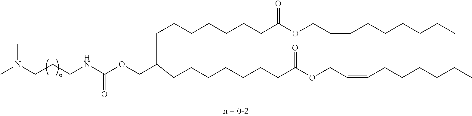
C(CCNC(OCC(CCCCCCCC(OCC=CCCCCCC)=O)CCCCCCCC(OCC=CCCCCCC)=O)=O)N(C)C
